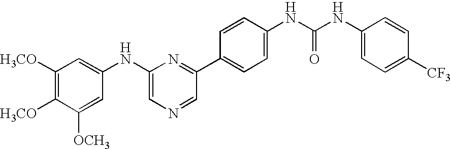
C1([H3CO])=C([H3CO])C([OCH3])=CC(NC2=CN=CC(C3=CC=C(NC(NC4=CC=C([CF3])C=C4)=O)C=C3)=N2)=C1
